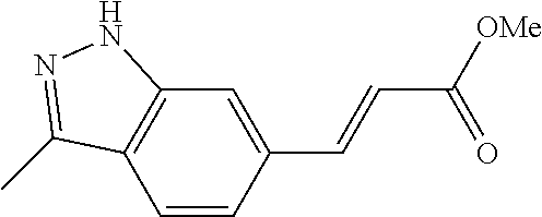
C1=CC(C=CC([OMe])=O)=CC2=C1C(C)=NN2
